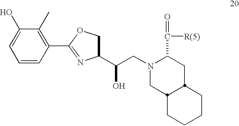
C1(O)=CC=CC(C2=NC(C(CN3CC4C(CC3C(=O)[R(5)])CCCC4)O)CO2)=C1C
